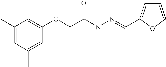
C1(OCC(NN=CC2=CC=CO2)=O)=CC(C)=CC(C)=C1
